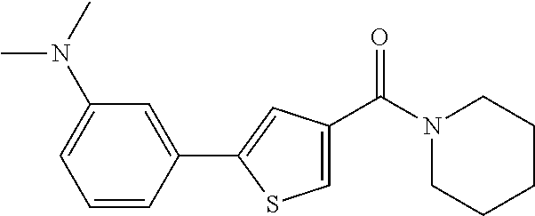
C1(C2=CC(N(C)C)=CC=C2)=CC(C(N2CCCCC2)=O)=CS1
